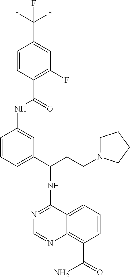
C1(NC(C2=CC=CC(NC(=O)C3=C(F)C=C(C(F)(F)F)C=C3)=C2)CCN2CCCC2)=NC=NC2=C(C(=O)N)C=CC=C12
